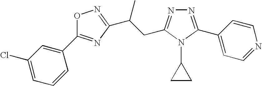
C1(Cl)=CC=CC(C2=NC(C(CC3=NN=C(C4=CC=NC=C4)N3C3CC3)C)=NO2)=C1
